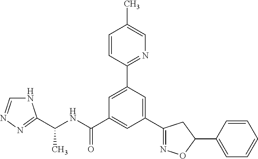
C(NC(C1=CC(C2=NOC(C3=CC=CC=C3)C2)=CC(C2=NC=C(C)C=C2)=C1)=O)(C)C1=NN=CN1
